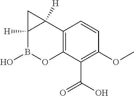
C12=C(C(C(O)=O)=C(OC)C=C1)OB(O)C1([H])C2([H])C1
